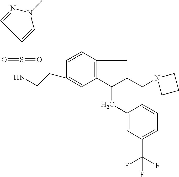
S(=O)(=O)(C1=CN(C)N=C1)NCCC1=CC2=C(C=C1)CC(CN1CCC1)C2CC1=CC(C(F)(F)F)=CC=C1
